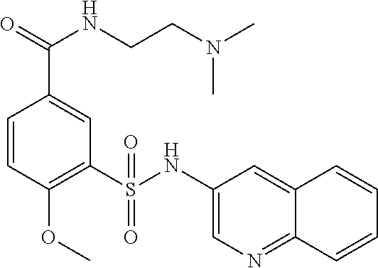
C1=CC(OC)=C(S(=O)(=O)NC2=CN=C3C(=C2)C=CC=C3)C=C1C(=O)NCCN(C)C
